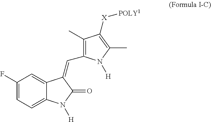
C1(F)=CC=C2C(=C1)C(=CC1=C(C)C([X][POLY1])=C(C)N1[H])C(=O)N2[H]
